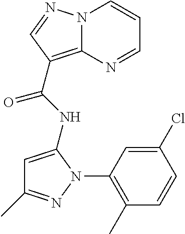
N12C(=C(C(=O)NC3=CC(C)=NN3C3=C(C)C=CC(Cl)=C3)C=N1)N=CC=C2
